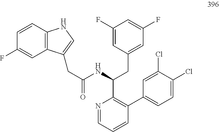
N1=CC=CC(C2=CC=C(Cl)C(Cl)=C2)=C1C(NC(CC1=CNC2=C1C=C(F)C=C2)=O)CC1=CC(F)=CC(F)=C1
